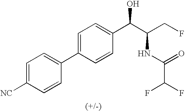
C1=C(C2=CC=C([NC])C=C2)C=CC(C(C(CF)NC(=O)C(F)F)O)=C1
